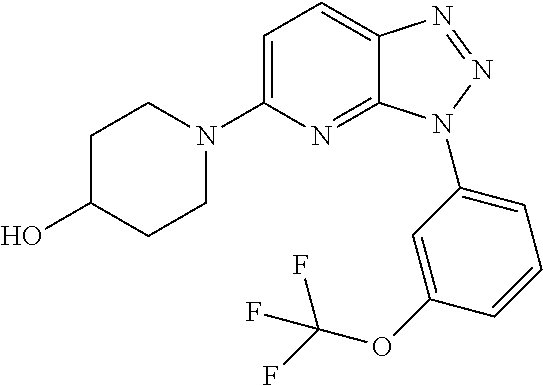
C1=C(N2CCC(O)CC2)N=C2C(=C1)N=NN2C1=CC=CC(OC(F)(F)F)=C1
